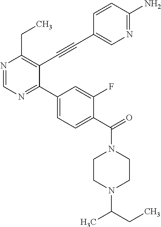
N1=CN=C(C2=CC=C(C(=O)N3CCN(C(CC)C)CC3)C(F)=C2)C(C#CC2=CN=C(N)C=C2)=C1CC
